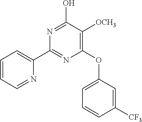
C1(C2=CC=CC=N2)=NC(OC2=CC=CC([CF3])=C2)=C([OCH3])C(O)=N1
